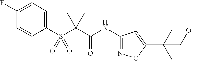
C1(S(C(C(NC2=NOC(C(C)(C)COC)=C2)=O)(C)C)(=O)=O)=CC=C(F)C=C1
